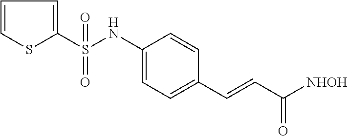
C1=CSC(S(NC2=CC=C(C=CC([NHOH])=O)C=C2)(=O)=O)=C1
